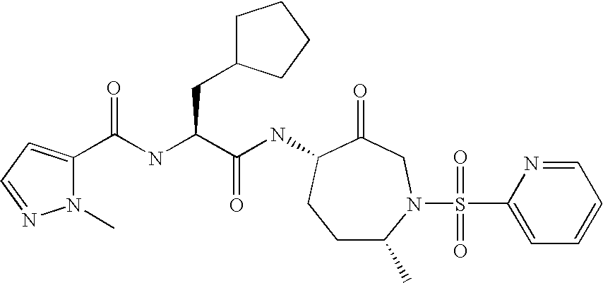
C1C(C)N(S(C2=CC=CC=N2)(=O)=O)CC(=O)C(NC(C(NC(=O)C2=CC=NN2C)CC2CCCC2)=O)C1
